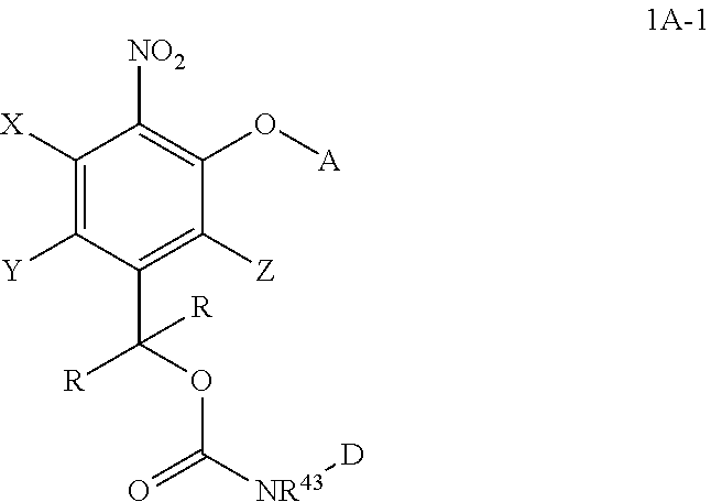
C1([X])=C([Y])C(C(OC([NR43][D])=O)([R])[R])=C([Z])C(O[A])=C1[NO2]
